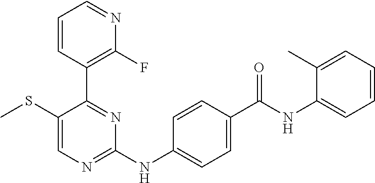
C1=CC(C2=NC(NC3=CC=C(C(NC4=CC=CC=C4C)=O)C=C3)=NC=C2SC)=C(F)N=C1
